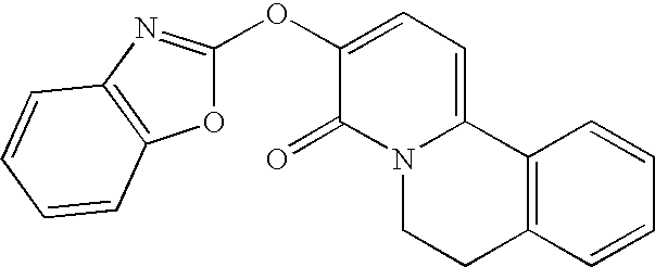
C1(=O)N2C(=CC=C1OC1=NC3=C(O1)C=CC=C3)C1=C(CC2)C=CC=C1
